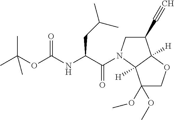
C1(OC)(OC)COC2([H])C1([H])N(C(C(NC(OC(C)(C)C)=O)CC(C)C)=O)CC2C#C
